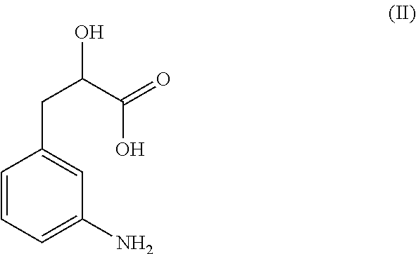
C1=CC=C(N)C=C1CC(O)C(=O)O
